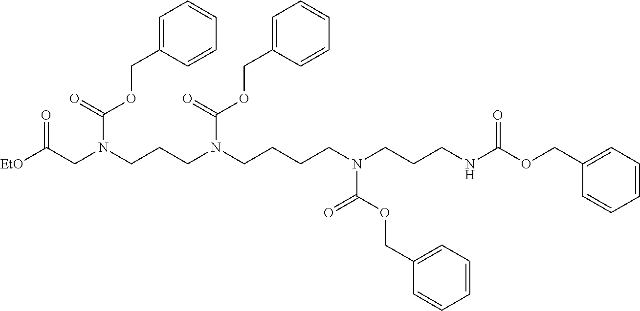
N(CCCN(CC([EtO])=O)C(OCC1=CC=CC=C1)=O)(CCCCN(CCCNC(OCC1=CC=CC=C1)=O)C(OCC1=CC=CC=C1)=O)C(OCC1=CC=CC=C1)=O
